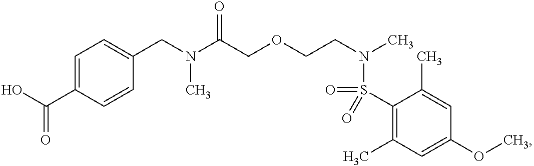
C(C1=CC=C(CN(C(COCCN(C)S(=O)(=O)C2=C(C)C=C(OC)C=C2C)=O)C)C=C1)(O)=O
